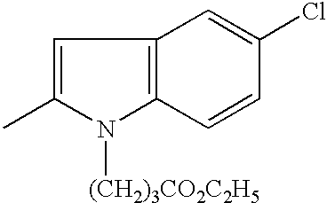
C1=C(C)N([(CH2)3CO2C2H5])C2=C1C=C(Cl)C=C2
